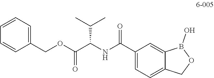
C1(C(NC(C(OCC2=CC=CC=C2)=O)C(C)C)=O)=CC=C2C(=C1)B(O)OC2
